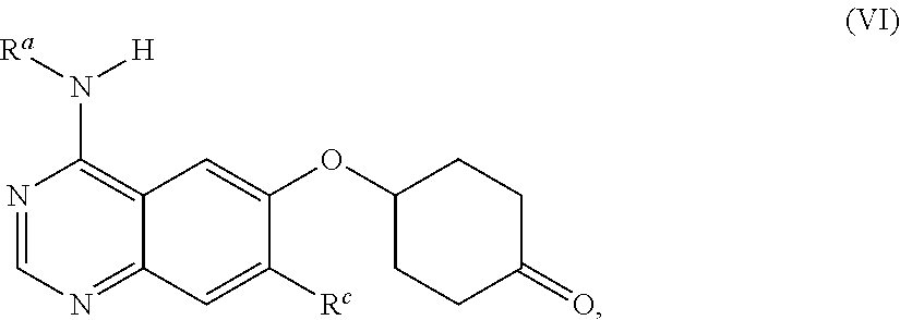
N1=CN=C2C(=C1N([H])[Ra])C=C(OC1CCC(=O)CC1)C([Rc])=C2
